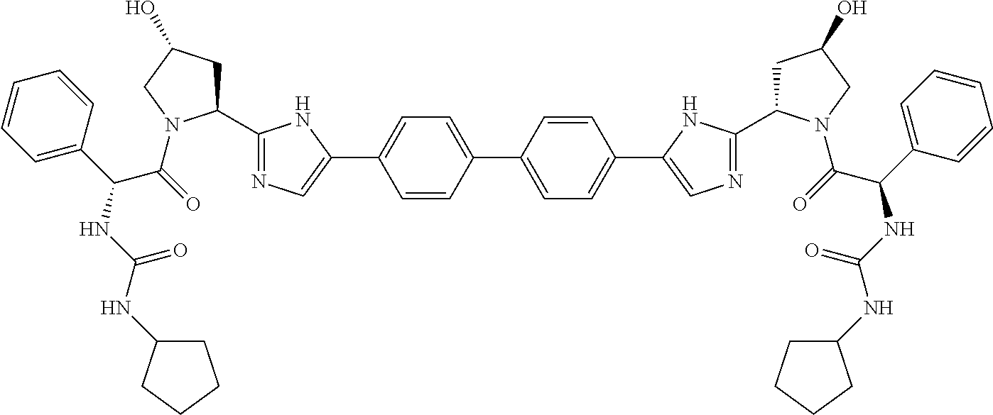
C1=CC(C2=CC=C(C3=CN=C(C4CC(O)CN4C(C(NC(NC4CCCC4)=O)C4=CC=CC=C4)=O)N3)C=C2)=CC=C1C1=CN=C(C2CC(O)CN2C(C(C2=CC=CC=C2)NC(NC2CCCC2)=O)=O)N1
